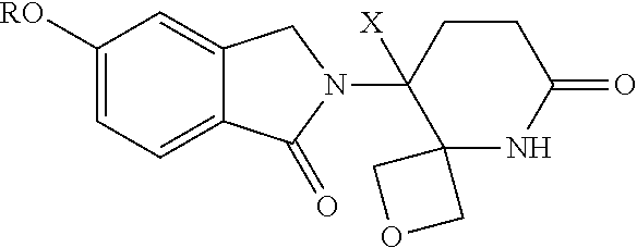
C1([RO])=CC=C2C(=C1)CN(C1([X])C3(NC(=O)CC1)COC3)C2=O
